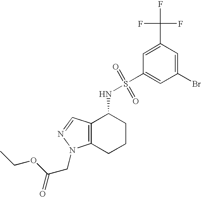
C1(Br)=CC(C(F)(F)F)=CC(S(=O)(=O)NC2C3=C(CCC2)N(CC(OCC)=O)N=C3)=C1
